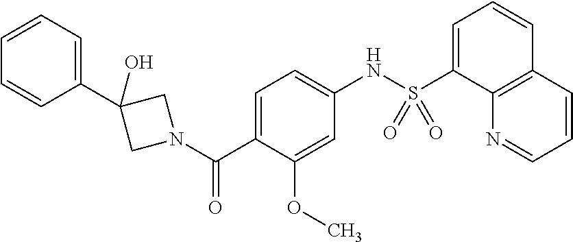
C1(C2(O)CN(C(C3=CC=C(NS(C4=CC=CC5=C4N=CC=C5)(=O)=O)C=C3OC)=O)C2)=CC=CC=C1
